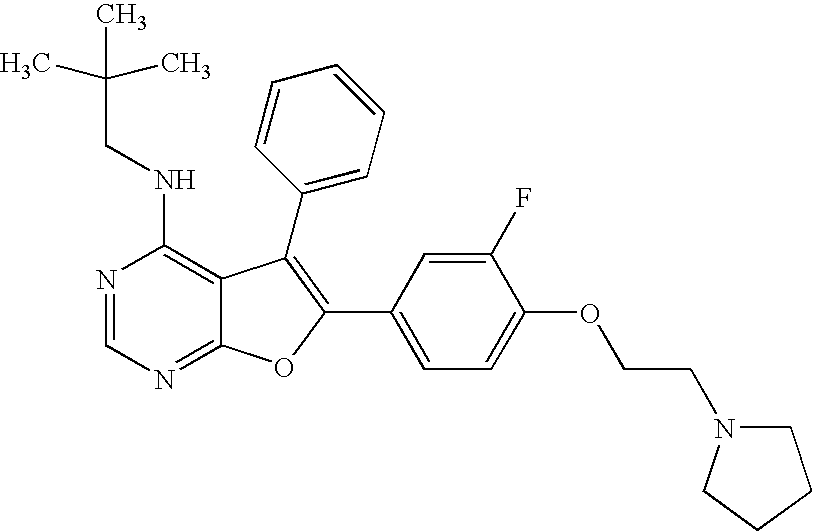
N1=CN=C2C(=C1NCC(C)(C)C)C(C1=CC=CC=C1)=C(C1=CC=C(OCCN3CCCC3)C(F)=C1)O2
